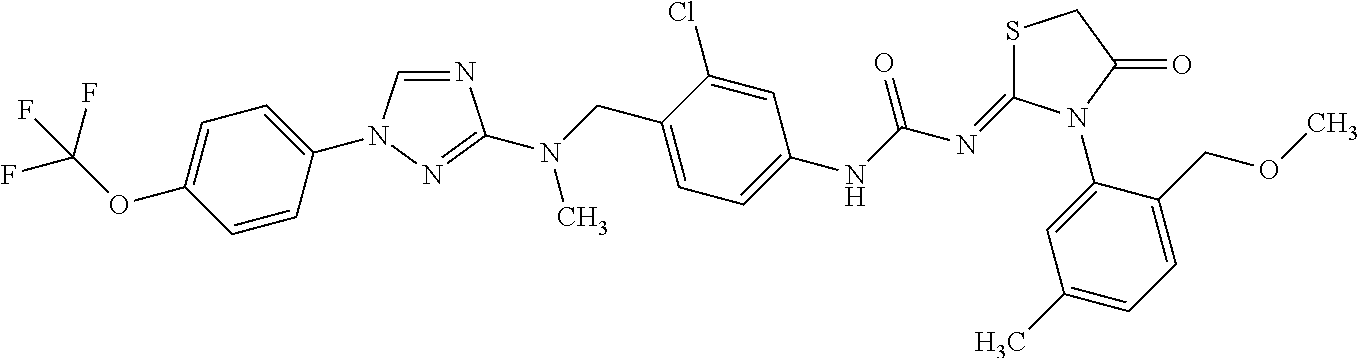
C1=CC(N2C=NC(N(CC3=CC=C(NC(N=C4SCC(=O)N4C4=CC(C)=CC=C4COC)=O)C=C3Cl)C)=N2)=CC=C1OC(F)(F)F
